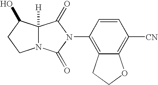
C12([H])N(C(=O)N(C3=C4C(=C([CN])C=C3)OCC4)C1=O)CCC2O
